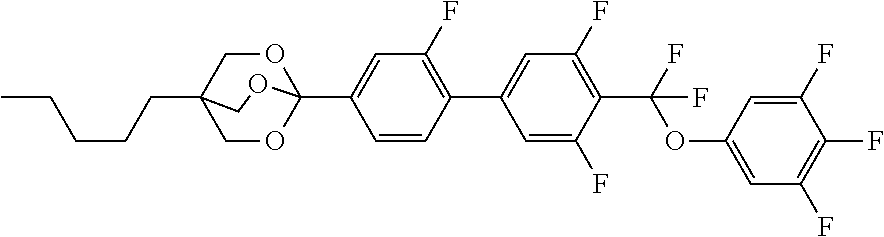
C(C12COC(C3=CC(F)=C(C4=CC(F)=C(C(OC5=CC(F)=C(F)C(F)=C5)(F)F)C(F)=C4)C=C3)(OC1)OC2)CCCC
